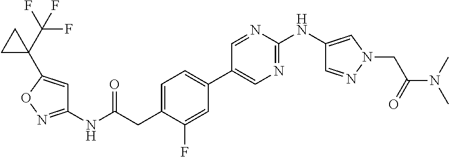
C1=C(CC(NC2=NOC(C3(C(F)(F)F)CC3)=C2)=O)C(F)=CC(C2=CN=C(NC3=CN(CC(N(C)C)=O)N=C3)N=C2)=C1
